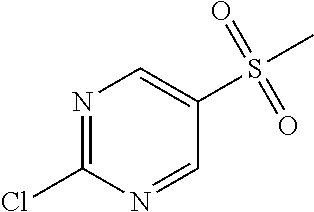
C1(Cl)=NC=C(S(=O)(=O)C)C=N1
